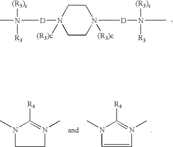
N1(C)CCN(C)=C1[R4].N1(C)C=CN(C)=C1[R4].CN([D]N1([(R3)c])CCN([(R3)c])([D]N(C)([(R3)c])[R3])CC1)([(R3)c])[R3]
